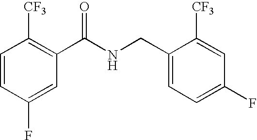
C1=CC(F)=CC(C(NCC2=CC=C(F)C=C2[CF3])=O)=C1[CF3]
